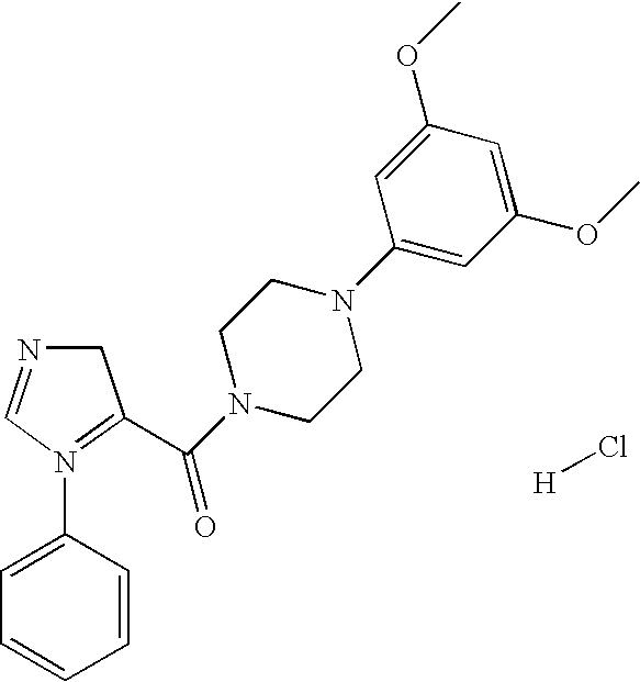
C1N=CN(C2=CC=CC=C2)=C1C(N1CCN(C2=CC(OC)=CC(OC)=C2)CC1)=O.Cl[H]
